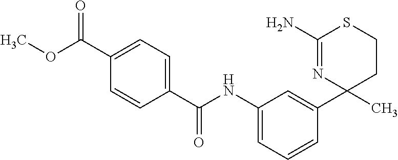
C1CC(C2=CC(NC(C3=CC=C(C(OC)=O)C=C3)=O)=CC=C2)(C)N=C(N)S1
